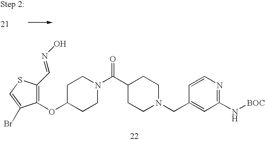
C1(OC2CCN(C(=O)C3CCN(CC4=CC(N[BOC])=NC=C4)CC3)CC2)=C(C=NO)SC=C1Br
